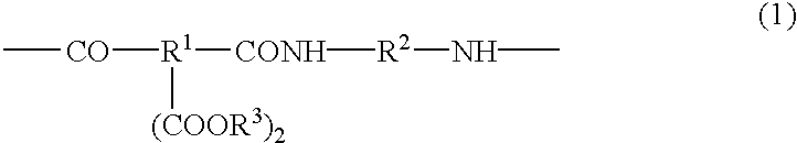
C[CO][R1]([CONH][R2]NC)[(COOR3)2]
